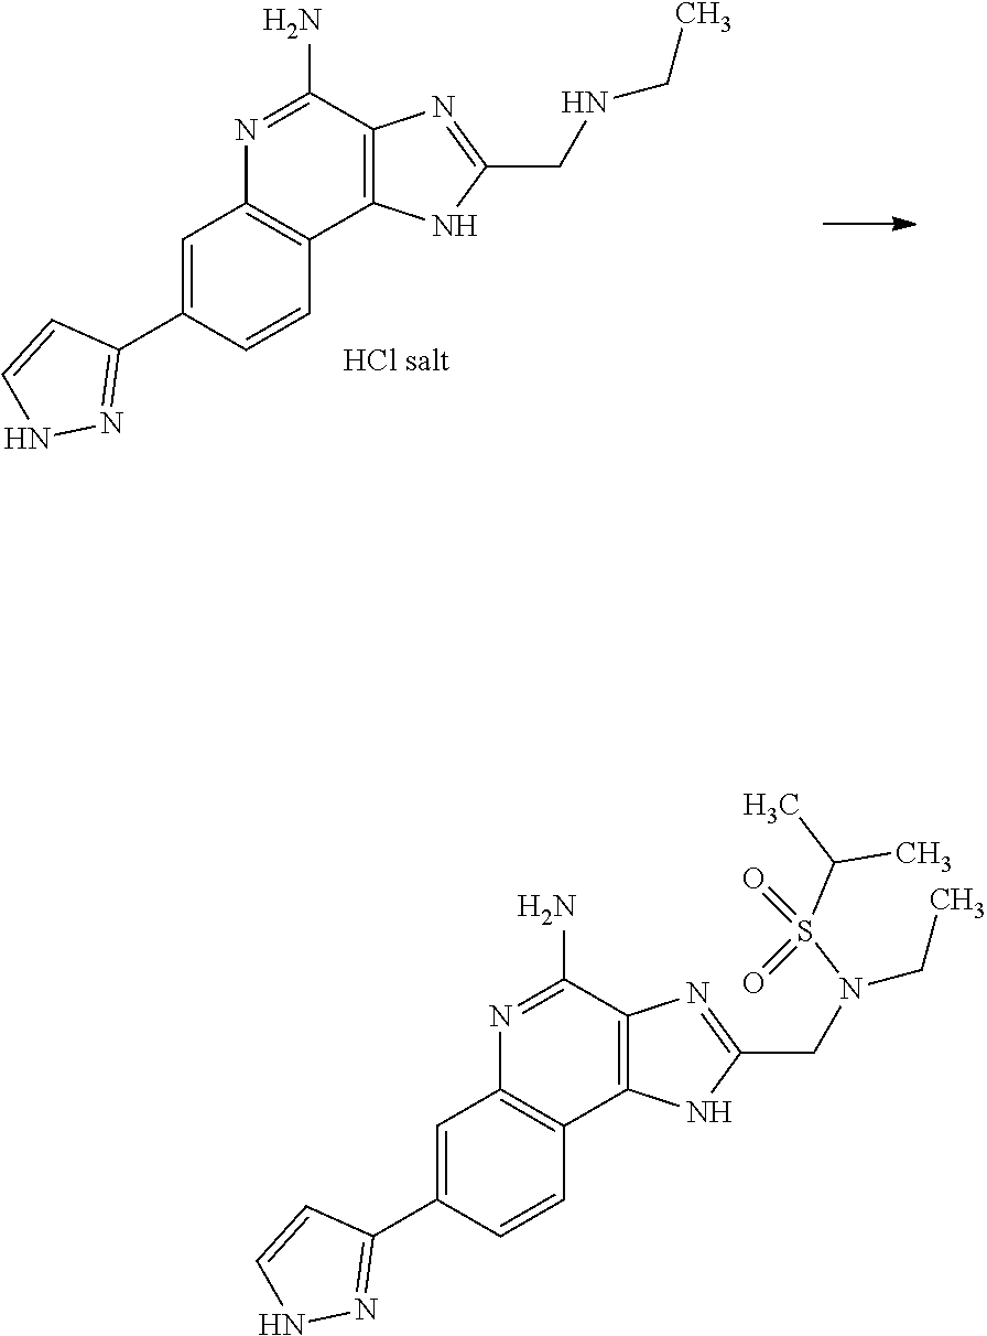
C1=C(C2=NNC=C2)C=CC2=C1N=C(N)C1=C2NC(CN(CC)S(C(C)C)(=O)=O)=N1.C1=C(C2=NNC=C2)C=CC2=C1N=C(N)C1=C2NC(CNCC)=N1
